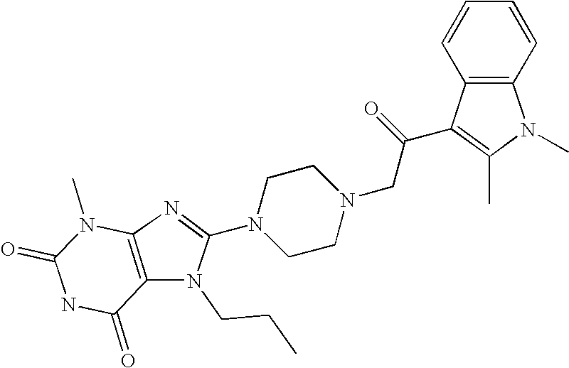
C12=C(C=CC=C1)N(C)C(C)=C2C(CN1CCN(C2=NC3=C(C(=O)NC(=O)N3C)N2CCC)CC1)=O
